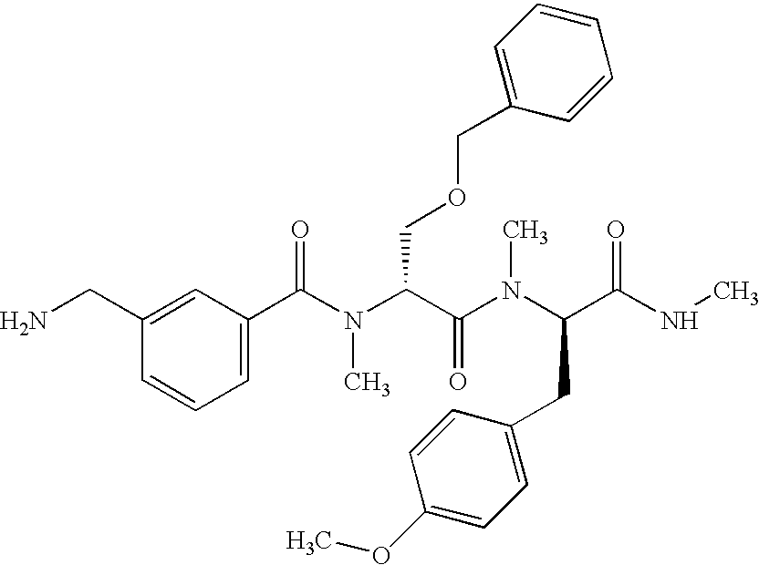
NCC1=CC(C(N(C(C(N(C(C(NC)=O)CC2=CC=C(OC)C=C2)C)=O)COCC2=CC=CC=C2)C)=O)=CC=C1
